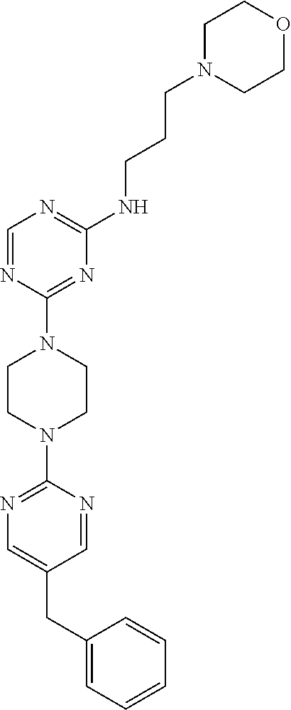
C1=C(CC2=CN=C(N3CCN(C4=NC(NCCCN5CCOCC5)=NC=N4)CC3)N=C2)C=CC=C1
